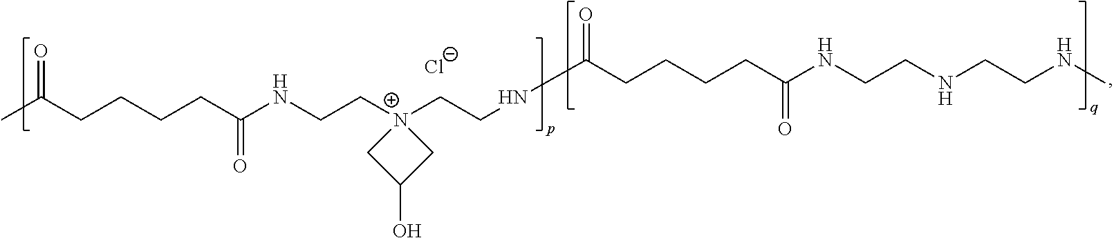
C(CCCCC(NCC[N+]1(CCNC(CCCCC(NCCNCCNC)=O)=O)CC(O)C1)=O)(C)=O.[Cl-]
